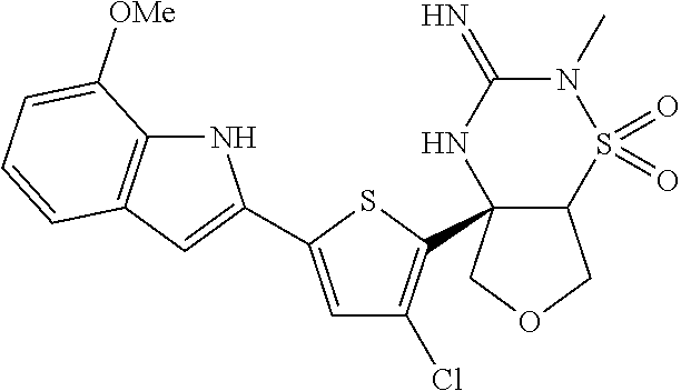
C1=C(C2=CC3=C(N2)C([OMe])=CC=C3)SC(C23C(COC2)S(=O)(=O)N(C)C(=N)N3)=C1Cl
